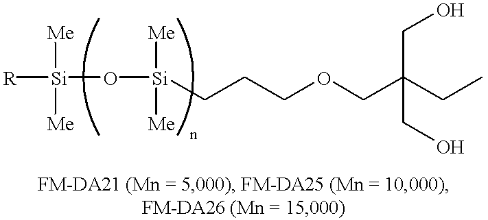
[R][Si](O[Si]([Me])([Me])CCCOCC(CC)(CO)CO)([Me])[Me]
